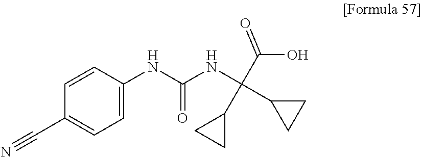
C1=C(NC(NC(C2CC2)(C(O)=O)C2CC2)=O)C=CC(C#N)=C1
